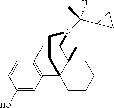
C1=CC(O)=CC2=C1CC1C3([H])C2(CCCC3)CCN1C(C1CC1)([H])C
